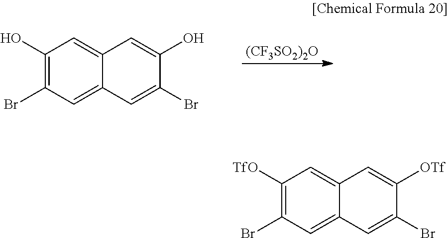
[(CF3SO2)2O].C1(O)=C(Br)C=C2C(=C1)C=C(O)C(Br)=C2.C1([TfO])=C(Br)C=C2C(=C1)C=C([OTf])C(Br)=C2
